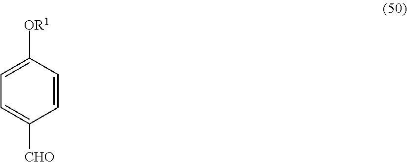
[OR1]C1=CC=C([CHO])C=C1
